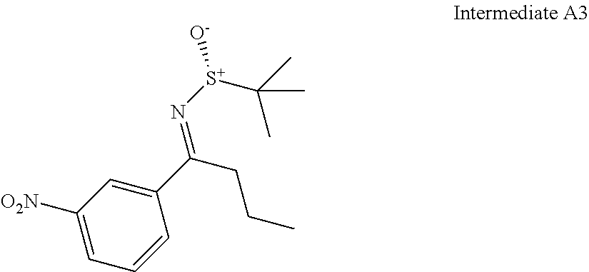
C1(C(CCC)=N[S+](C(C)(C)C)[O-])=CC([O2N])=CC=C1
